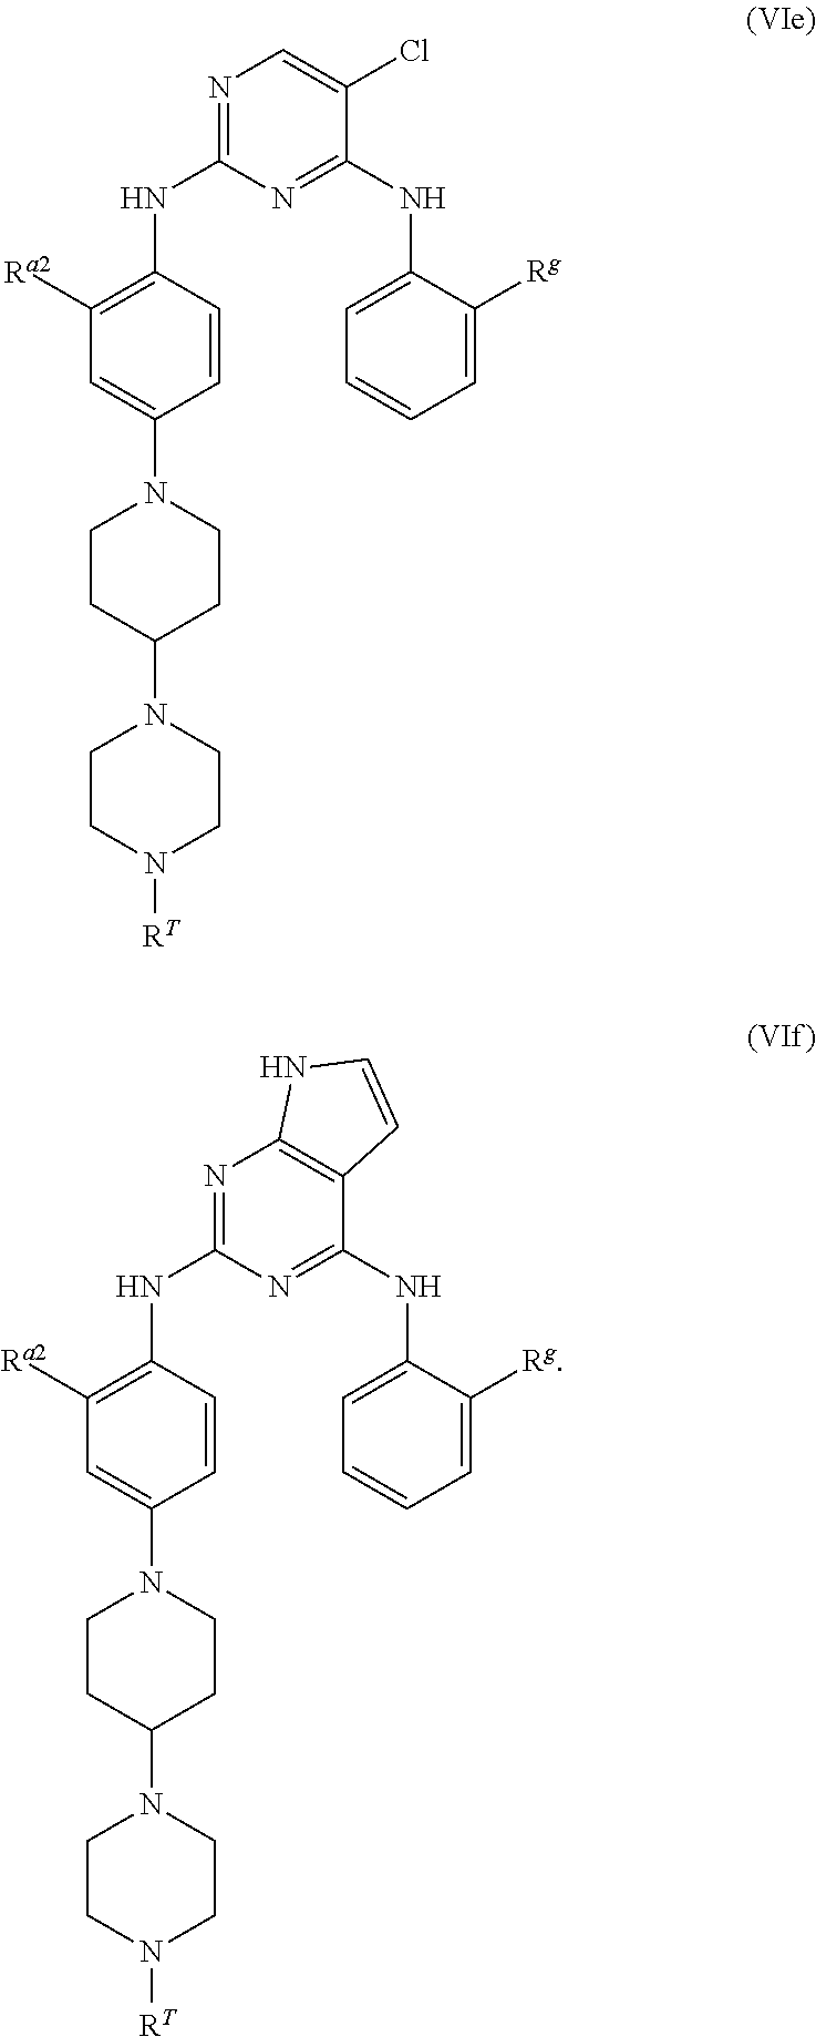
N1=C(NC2=C([Ra2])C=C(N3CCC(N4CCN([RT])CC4)CC3)C=C2)N=C(NC2=CC=CC=C2[Rg])C(Cl)=C1.N1=C(NC2=C([Ra2])C=C(N3CCC(N4CCN([RT])CC4)CC3)C=C2)N=C(NC2=CC=CC=C2[Rg])C2=C1NC=C2
